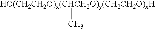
[HO(CH2CH2O)x(CHCH2O)y(CH2CH2O)xH]C
